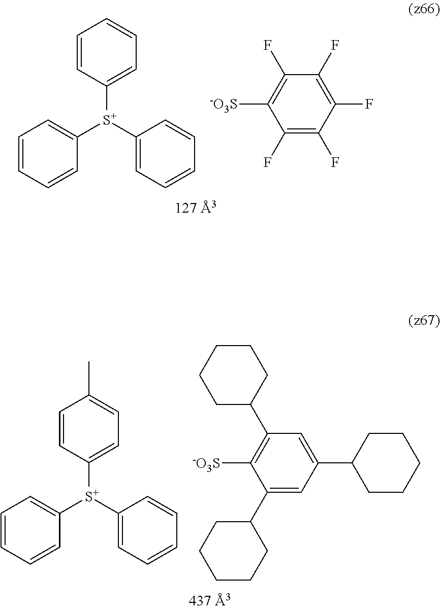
C1=C([S+](C2=CC=CC=C2)C2=CC=CC=C2)C=CC=C1.C1(F)=C(F)C(F)=C(F)C(F)=C1[-O3S].C1=C([S+](C2=CC=C(C)C=C2)C2=CC=CC=C2)C=CC=C1.C1(C2CCCCC2)=CC(C2CCCCC2)=CC(C2CCCCC2)=C1[-O3S]
